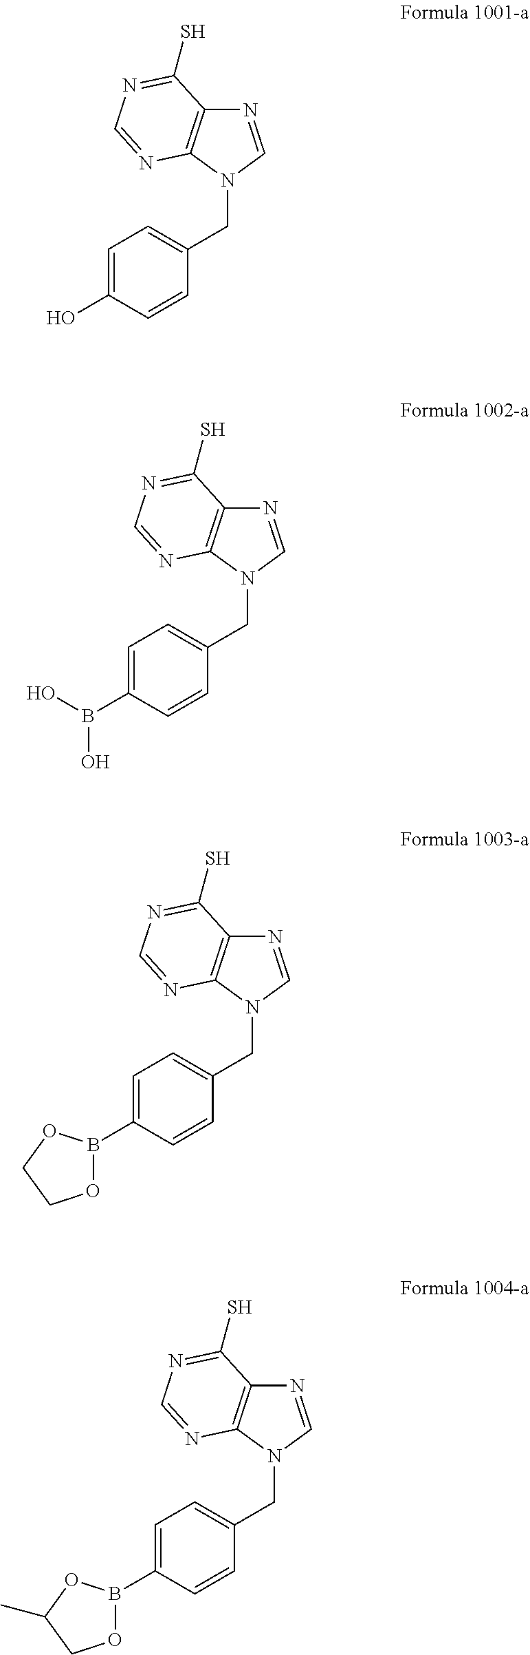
C1=C(O)C=CC(CN2C=NC3=C2N=CN=C3S)=C1.C1=C(B(O)O)C=CC(CN2C=NC3=C2N=CN=C3S)=C1.C1=C(B2OCCO2)C=CC(CN2C=NC3=C2N=CN=C3S)=C1.C1=C(B2OCC(C)O2)C=CC(CN2C=NC3=C2N=CN=C3S)=C1
